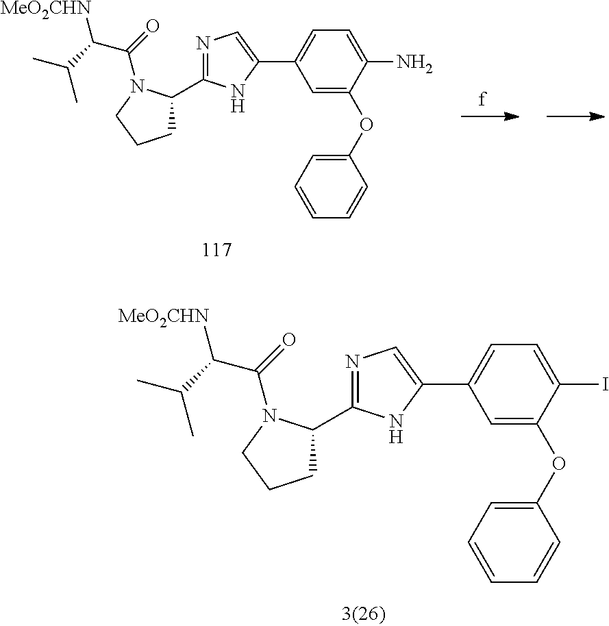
C1C(C2=NC=C(C3=CC=C(N)C(OC4=CC=CC=C4)=C3)N2)N(C(=O)C([MeO2CHN])C(C)C)CC1.C1C(C2=NC=C(C3=CC=C(I)C(OC4=CC=CC=C4)=C3)N2)N(C(=O)C([MeO2CHN])C(C)C)CC1
